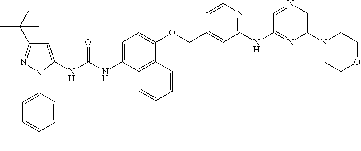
C1=C(NC(NC2=CC=C(OCC3=CC(NC4=NC(N5CCOCC5)=CN=C4)=NC=C3)C3=C2C=CC=C3)=O)N(C2=CC=C(C)C=C2)N=C1C(C)(C)C
